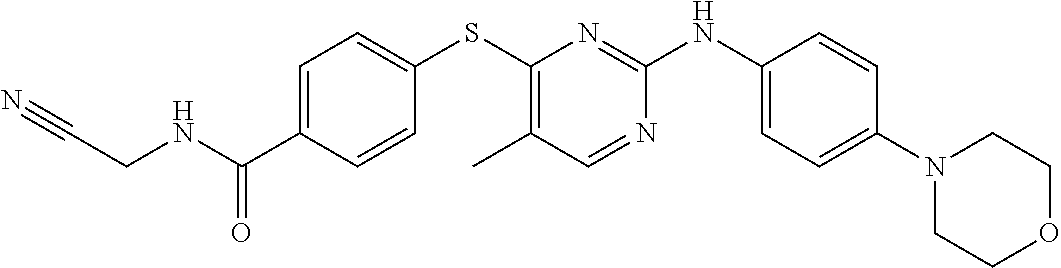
C1=C(C(=O)NCC#N)C=CC(SC2=C(C)C=NC(NC3=CC=C(N4CCOCC4)C=C3)=N2)=C1
